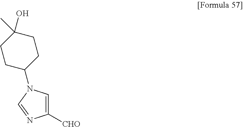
C1([CHO])=CN(C2CCC(C)(O)CC2)C=N1
